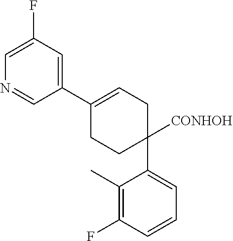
C1(C2=CCC([CONHOH])(C3=CC=CC(F)=C3C)CC2)=CC(F)=CN=C1
